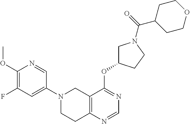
C1(N2CCC3=C(C2)C(OC2CN(C(=O)C4CCOCC4)CC2)=NC=N3)=CC(F)=C(OC)N=C1
